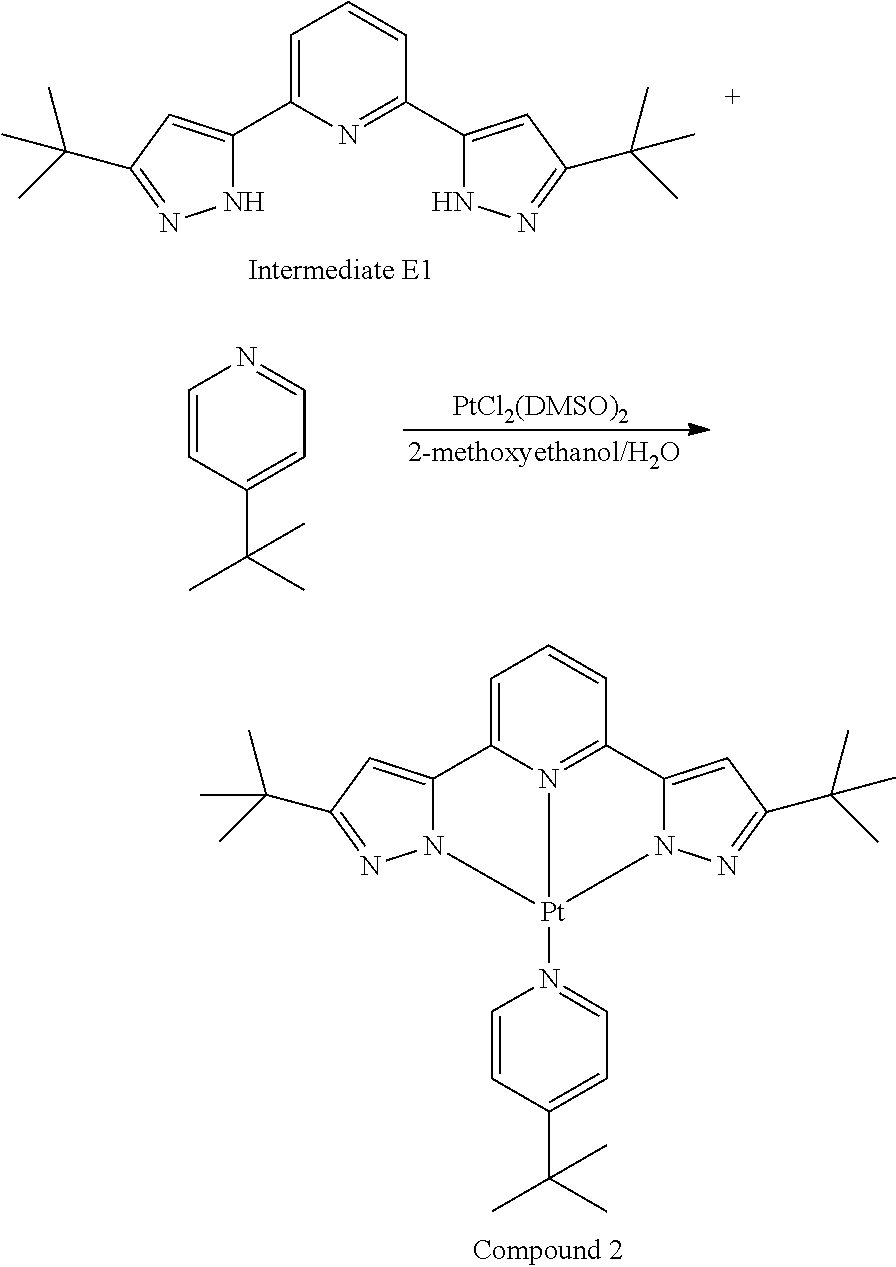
C1=CC(C(C)(C)C)=CC=N1.C1=C2N3=C(C=C1)C1=CC(C(C)(C)C)=NN1[Pt]3(N1=CC=C(C(C)(C)C)C=C1)N1C2=CC(C(C)(C)C)=N1.C1=C(C2=CC(C(C)(C)C)=NN2)N=C(C2=CC(C(C)(C)C)=NN2)C=C1
